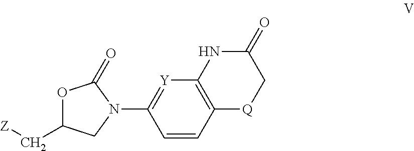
C1=CC2=C([Y]=C1N1C(=O)OC(C[Z])C1)NC(=O)C[Q]2
